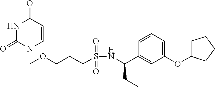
N1C(=O)N(COCCCS(NC(C2=CC(OC3CCCC3)=CC=C2)CC)(=O)=O)C=CC1=O
